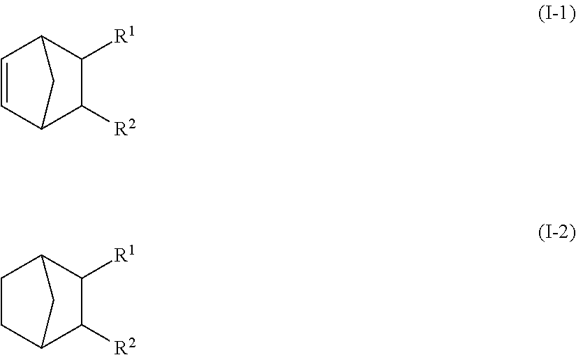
C12C([R2])C([R1])C(C1)C=C2.C12C([R2])C([R1])C(C1)CC2
